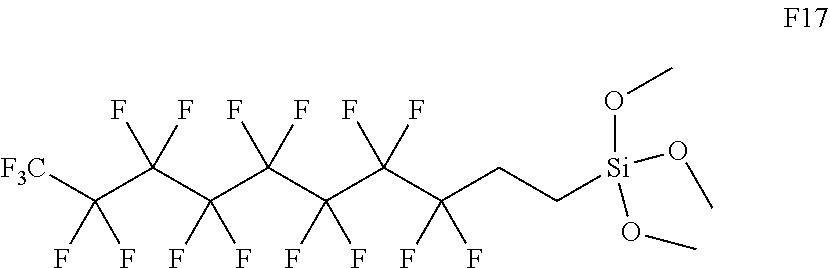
C(C(F)(F)C(C(C(C(C(CC[Si](OC)(OC)OC)(F)F)(F)F)(F)F)(F)F)(F)F)([F3C])(F)F
